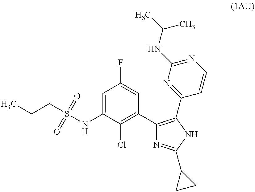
C1=C(NS(CCC)(=O)=O)C(Cl)=C(C2=C(C3=NC(NC(C)C)=NC=C3)NC(C3CC3)=N2)C=C1F
